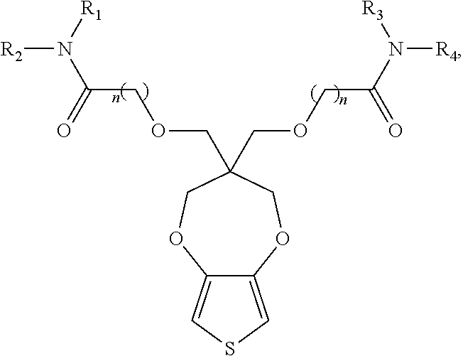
C12=CSC=C1OCC(COCC(=O)N([R4])[R3])(COCC(N([R2])[R1])=O)CO2
